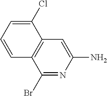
C1(Br)=NC(N)=CC2=C1C=CC=C2Cl
